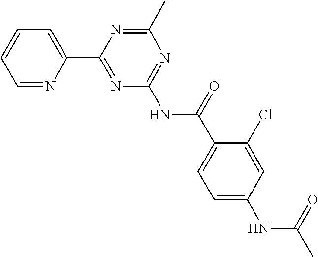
C1=NC(C2=NC(NC(C3=CC=C(NC(C)=O)C=C3Cl)=O)=NC(C)=N2)=CC=C1
